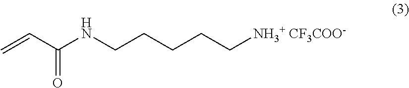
C(=O)(C=C)NCCCCC[NH3+ CF3COO-]
